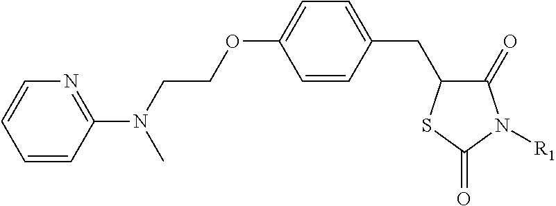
C1=CC(CC2C(=O)N([R1])C(=O)S2)=CC=C1OCCN(C)C1=NC=CC=C1
